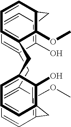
C1=CC2=C(O)C(=C1)CC1=CC=CC(=C1OC)CC1=C(O)C(=CC=C1)CC1=CC=CC(C1OC)C2
